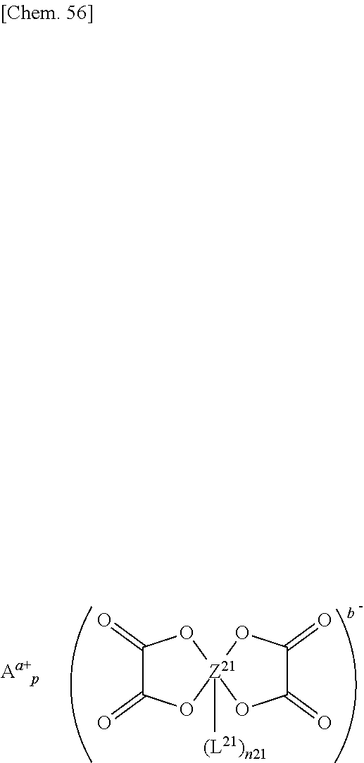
C1(=O)C(=O)O[Z21]2([(L21)n21])(O1)OC(=O)C(=O)O2
